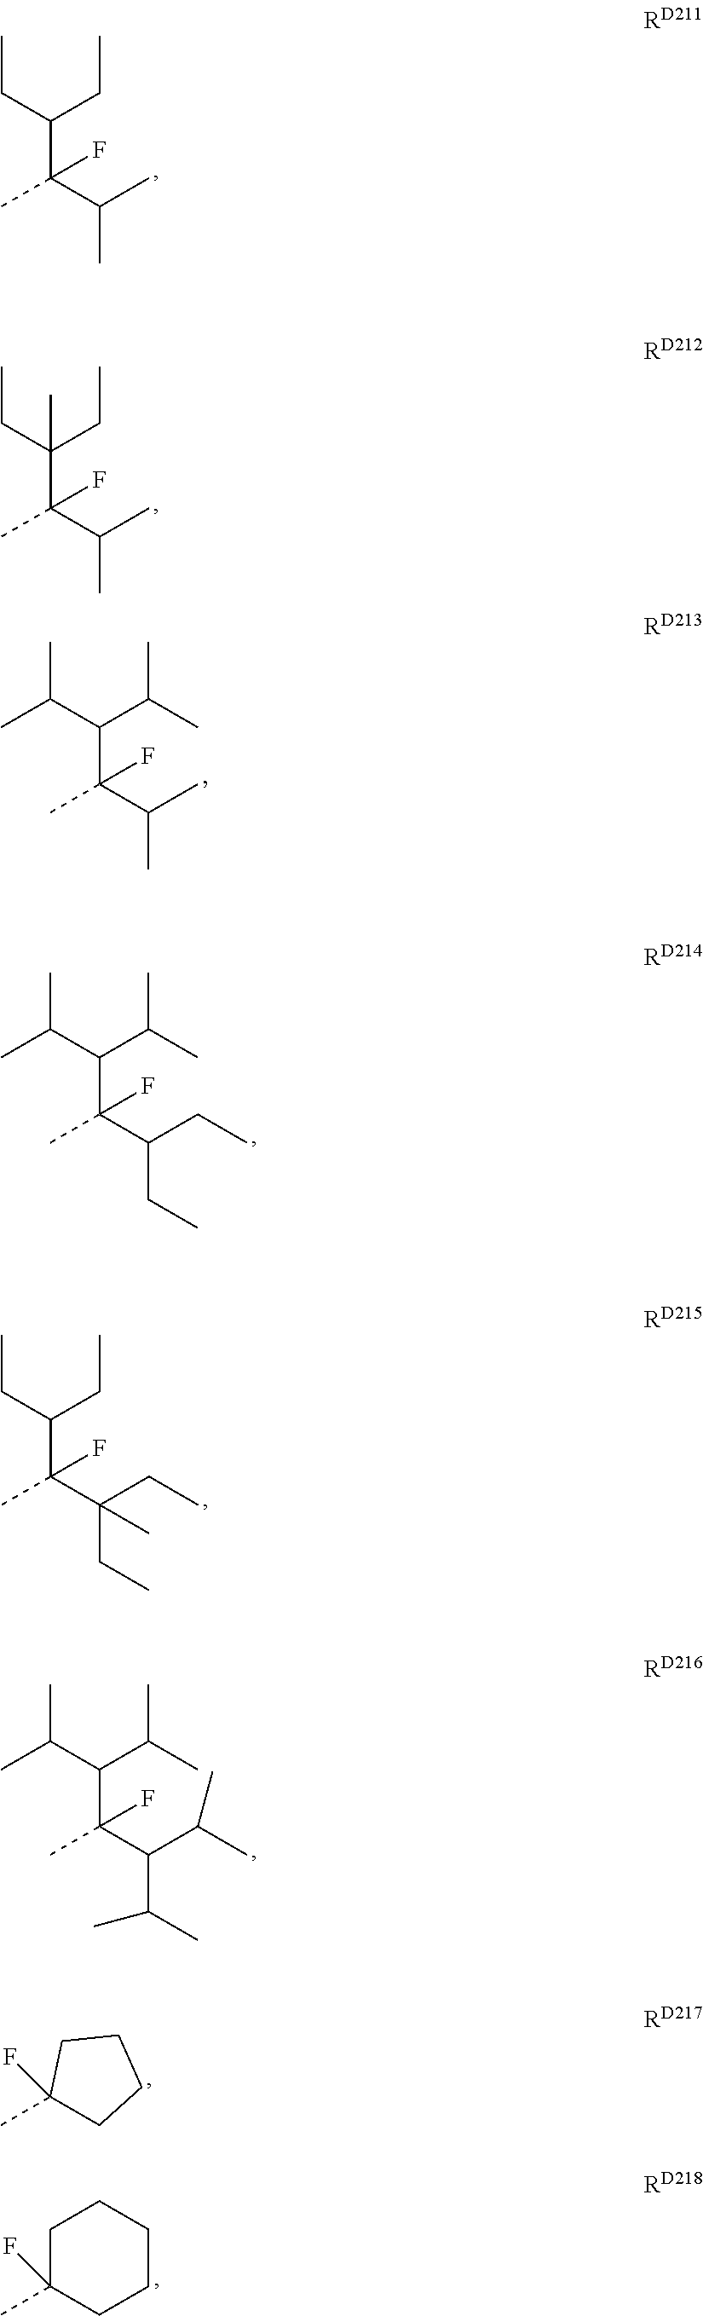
C(C(C(C)C)(F)C)(CC)CC.C(C(C(C)C)(F)C)(CC)(CC)C.C(C(C(C)C)(F)C)(C(C)C)C(C)C.C(C(C(CC)CC)(F)C)(C(C)C)C(C)C.C(C(C(CC)(CC)C)(F)C)(CC)CC.C(C(C(C(C)C)C(C)C)(F)C)(C(C)C)C(C)C.C1(F)(C)CCCC1.C1C(C)(F)CCCC1
